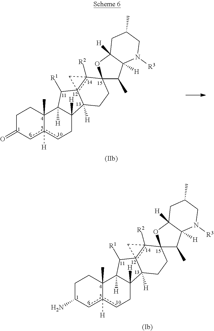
C1C(=O)cc2([H])cCC3([H])C([H])(C2(C)C1)C([R1])c12c([R2])(C1)C1(CCC32[H])C(C)C2([H])C([H])(O1)CC(C)CN2[R3].C1C(N)cc2([H])cCC3([H])C([H])(C2(C)C1)C([R1])c12c([R2])(C1)C1(CCC32[H])C(C)C2([H])C([H])(O1)CC(C)CN2[R3]
